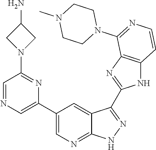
C1=NC=C(C2=CN=C3C(=C2)C(C2=NC4=C(N2)C=CN=C4N2CCN(C)CC2)=N[N H]3)N=C1N1CC(N)C1
